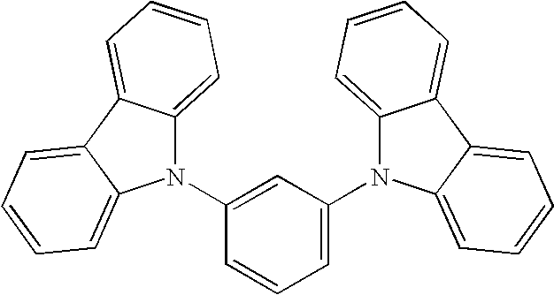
C1(N2C3=CC=CC=C3C3=CC=CC=C23)=CC(N2C3=CC=CC=C3C3=CC=CC=C23)=CC=C1
